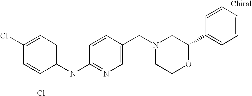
C1(NC2=NC=C(CN3CCOC(C4=CC=CC=C4)C3)C=C2)=CC=C(Cl)C=C1Cl
